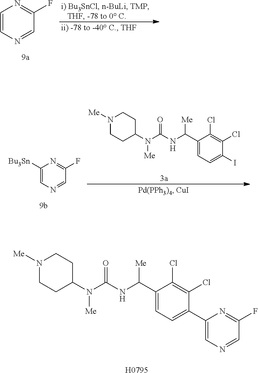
[Me]N(C1CCN([Me])CC1)C(NC(C1=CC=C(C2=CN=CC(F)=N2)C(Cl)=C1Cl)[Me])=O.[H0795].C1=CN=CC(F)=N1.IC1=CC=C(C(NC(N([Me])C2CCN([Me])CC2)=O)[Me])C(Cl)=C1Cl.C1([Bu3Sn])=CN=CC(F)=N1
